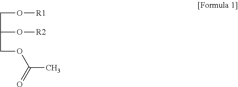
C(C(O[R2])COC(=O)C)O[R1]
